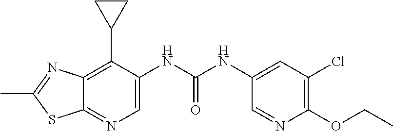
C12=C(C3CC3)C(NC(NC3=CC(Cl)=C(OCC)N=C3)=O)=CN=C1SC(C)=N2
